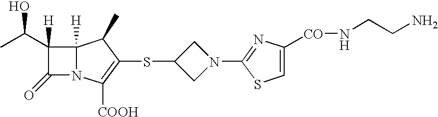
C1(C(C)O)([H])C(=O)N2C1([H])C(C)C(SC1CN(C3=NC([CO]NCCN)=CS3)C1)=C2[COOH]
